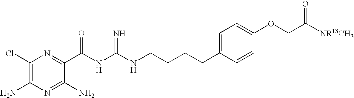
C1(Cl)=C(N)N=C(N)C(C(NC(NCCCCC2=CC=C(OCC([NR13CH3])=O)C=C2)=N)=O)=N1
